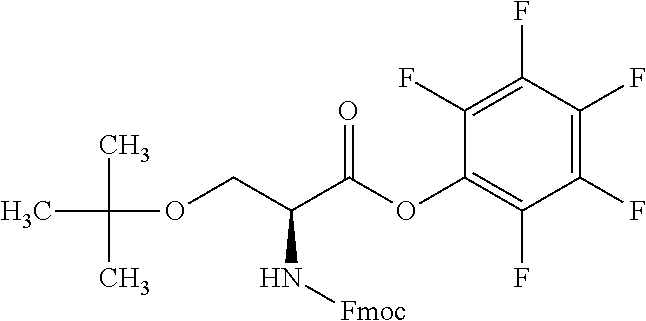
CC(C)(C)OCC(C(OC1=C(F)C(F)=C(F)C(F)=C1F)=O)N[Fmoc]
